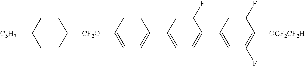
C1CC([CF2O]C2=CC=C(C3=CC=C(C4=CC(F)=C([OCF2CF2H])C(F)=C4)C(F)=C3)C=C2)CCC1[C3H7]
